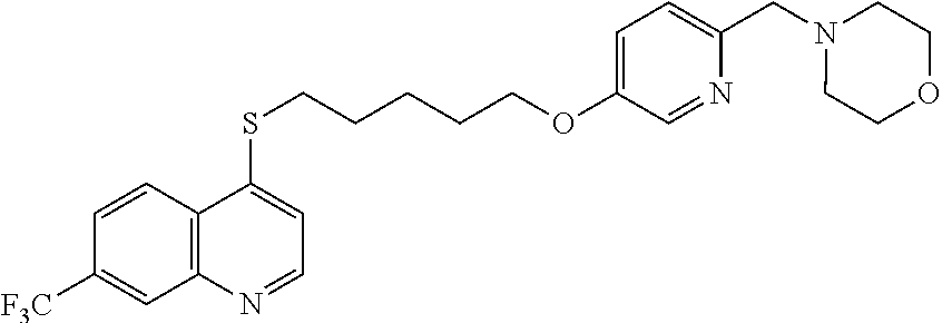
C1=CC2=C(C=C1[F3C])N=CC=C2SCCCCCOC1=CC=C(CN2CCOCC2)N=C1
